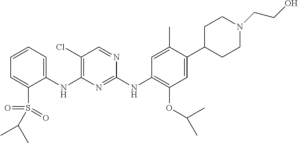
C1(NC2=C(Cl)C=NC(NC3=C(OC(C)C)C=C(C4CCN(CCO)CC4)C(C)=C3)=N2)=CC=CC=C1S(=O)(=O)C(C)C
